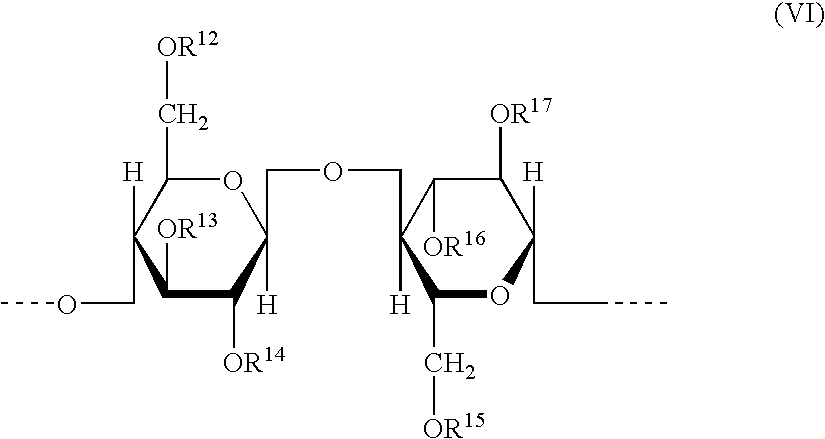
C1([OR13])C([OR14])C(COCC2([H])C(C[OR15])OC([H])(CCC)C([OR17])C2[OR16])([H])OC(C[OR12])C1([H])COC
